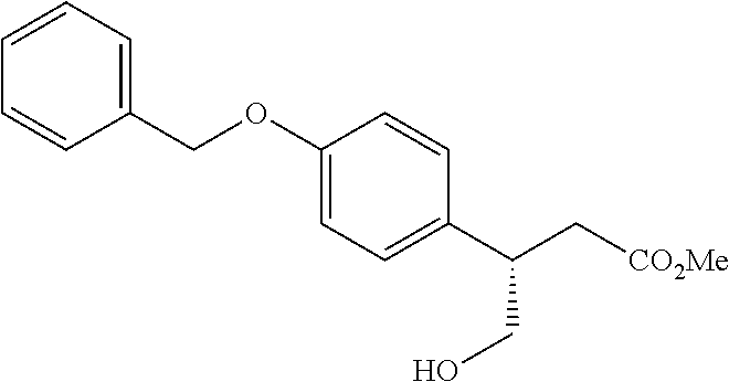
C1=CC=C(COC2=CC=C(C(C[CO2Me])CO)C=C2)C=C1
